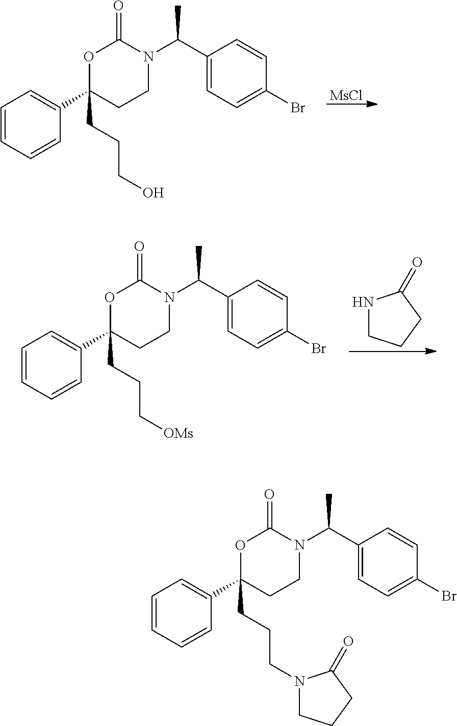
C1=CC=CC(C2(CCCO)CCN(C(C3=CC=C(Br)C=C3)C)C(=O)O2)=C1.[MsCl].C1=CC=CC(C2(CCC[OMs])CCN(C(C3=CC=C(Br)C=C3)C)C(=O)O2)=C1.N1CCCC1=O.C1=CC=CC(C2(CCCN3CCCC3=O)CCN(C(C3=CC=C(Br)C=C3)C)C(=O)O2)=C1
